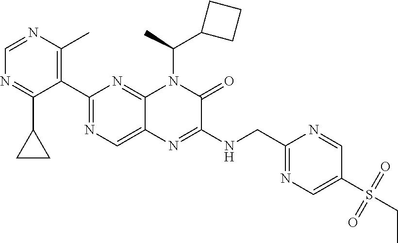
C1=NC(C)=C(C2=NC=C3C(=N2)N(C(C)C2CCC2)C(=O)C(NCC2=NC=C(S(CC)(=O)=O)C=N2)=N3)C(C2CC2)=N1
